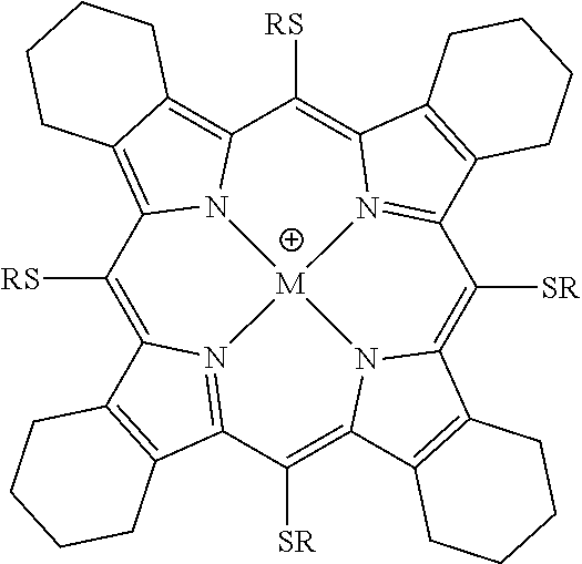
C1([RS])=C2N3=C(C([SR])=C4N5C(=C([SR])C6=N7C(=C([RS])C8=C9C(=C1N8[M]753)CCCC9)C1=C6CCCC1)C1=C4CCCC1)C1=C2CCCC1
